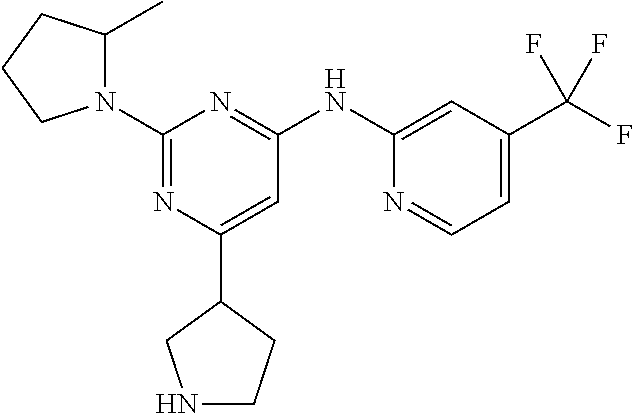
C1(NC2=NC(N3C(C)CCC3)=NC(C3CCNC3)=C2)=CC(C(F)(F)F)=CC=N1
